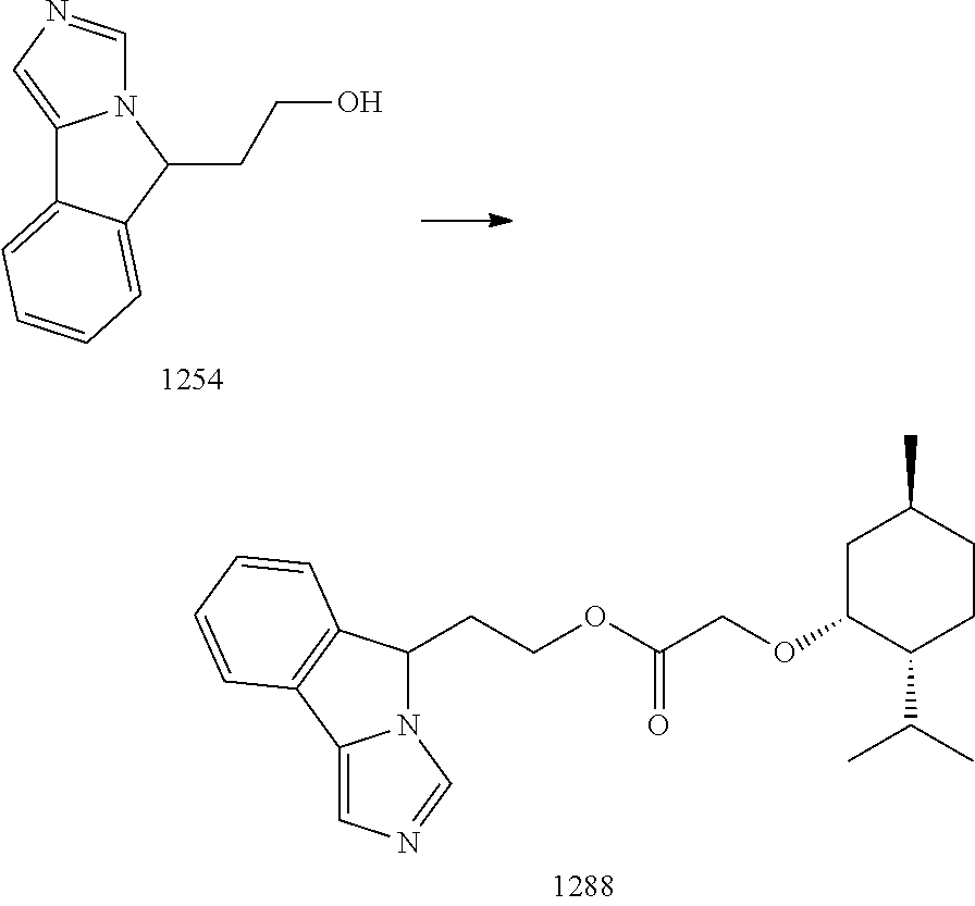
C12=CN=CN1C(CCO)C1=CC=CC=C21.N12C(CCOC(COC3C(C(C)C)CCC(C)C3)=O)C3=C(C1=CN=C2)C=CC=C3
